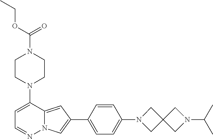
N1(C2=CC=NN3C2=CC(C2=CC=C(N4CC5(C4)CN(C(C)C)C5)C=C2)=C3)CCN(C(OCC)=O)CC1
